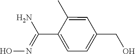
C1(C(N)=NO)=CC=C(CO)C=C1C
